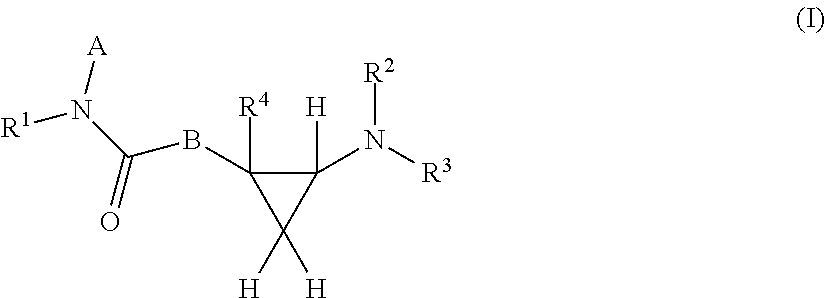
C1([H])(N([R3])[R2])C([R4])(BC(=O)N([A])[R1])C1([H])[H]
